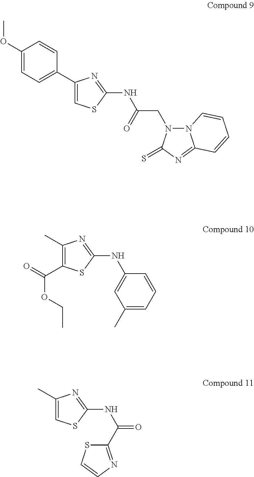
C1(OC)=CC=C(C2=CSC(NC(CN3N4C(=NC3=S)C=CC=C4)=O)=N2)C=C1.C1(C)=C(C(=O)OCC)SC(NC2=CC(C)=CC=C2)=N1.C1(C)=CSC(NC(=O)C2=NC=CS2)=N1
